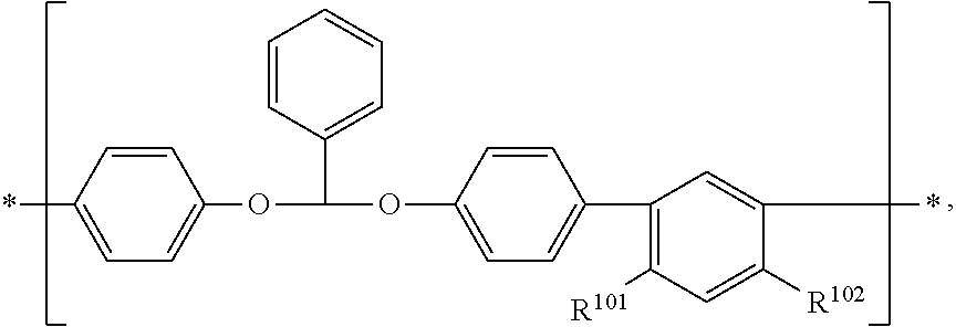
C1(OC(OC2=CC=C(C3=C([R101])C=C([R102])C(*)=C3)C=C2)C2=CC=CC=C2)=CC=C(*)C=C1
